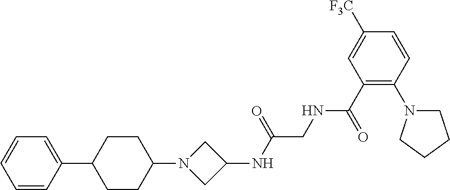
C1=CC=CC(C2CCC(N3CC(NC(CNC(C4=C(N5CCCC5)C=CC([F3C])=C4)=O)=O)C3)CC2)=C1
